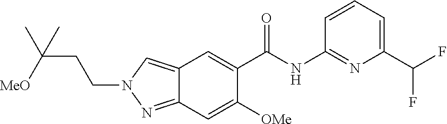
C1=CC=C(C(F)F)N=C1NC(=O)C1=CC2=CN(CCC([MeO])(C)C)N=C2C=C1[OMe]
